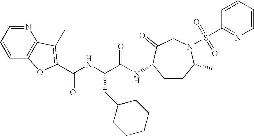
C(NC(C(NC1CCC(C)N(S(C2=NC=CC=C2)(=O)=O)CC1=O)=O)CC1CCCCC1)(=O)C1=C(C)C2=C(C=CC=N2)O1
